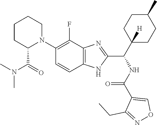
N1(C2=C(F)C3=C(C=C2)NC(C(C2([H])CCC(C)CC2)NC(C2=CON=C2CC)=O)=N3)CCCCC1C(N(C)C)=O
